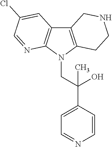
C12=C(N(CC(C3=CC=NC=C3)(O)C)C3=C1C=C(Cl)C=N3)CCNC2
